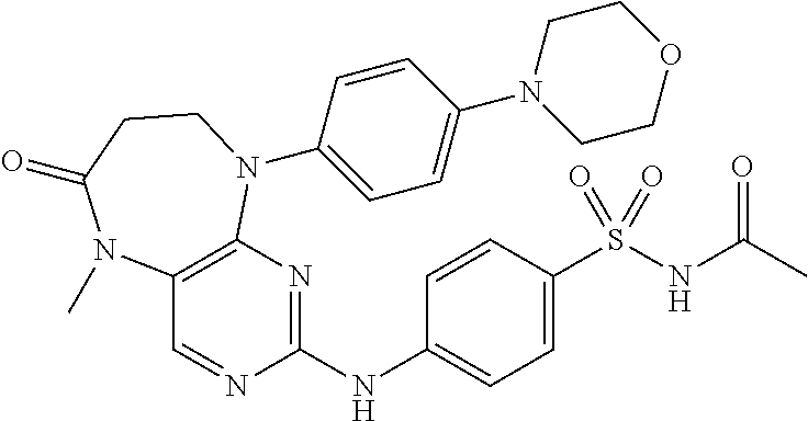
C1(NC2=NC3=C(C=N2)N(C)C(=O)CCN3C2=CC=C(N3CCOCC3)C=C2)=CC=C(S(NC(C)=O)(=O)=O)C=C1
